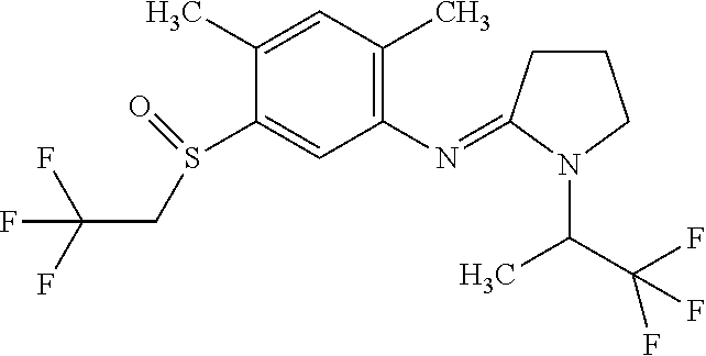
C(C(F)(F)F)S(C1=CC(N=C2CCCN2C(C)C(F)(F)F)=C(C)C=C1C)=O
